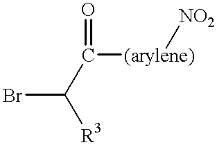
BrC([R3])C([(arylene)][NO2])=O
